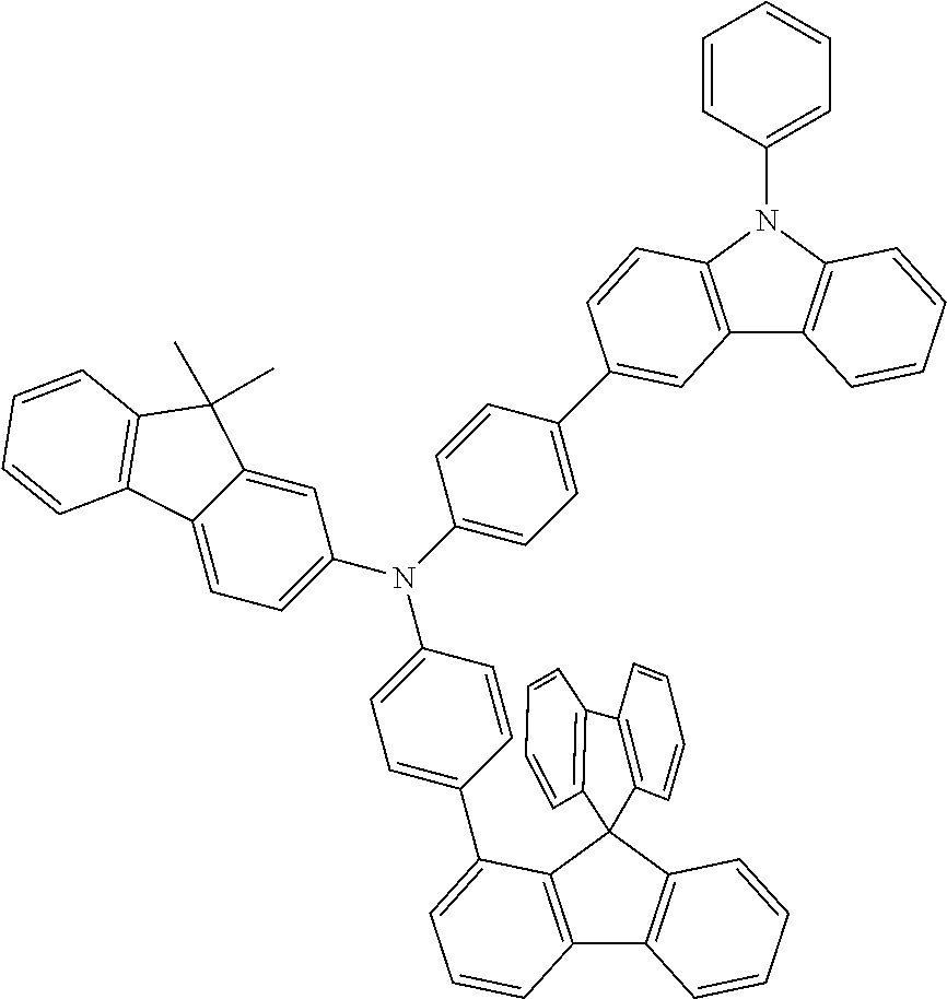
C12=C(N(C3=CC=CC=C3)C3=C1C=CC=C3)C=CC(C1=CC=C(N(C3=CC=C4C(=C3)C(C)(C)C3=C4C=CC=C3)C3=CC=C(C4=CC=CC5=C4C4(C6=C5C=CC=C6)C5=C(C6=C4C=CC=C6)C=CC=C5)C=C3)C=C1)=C2
